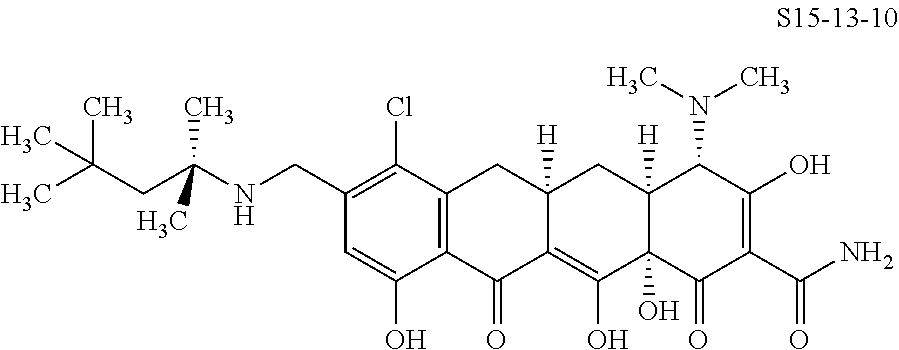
C12=C(C(=O)C3=C(O)C4(O)C([H])(CC3([H])C1)C(N(C)C)C(O)=C(C(N)=O)C4=O)C(O)=CC(CNC(CC(C)(C)C)(C)C)=C2Cl
